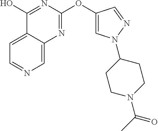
C1=C2C(=CN=C1)N=C(OC1=CN(C3CCN(C(C)=O)CC3)N=C1)N=C2O
